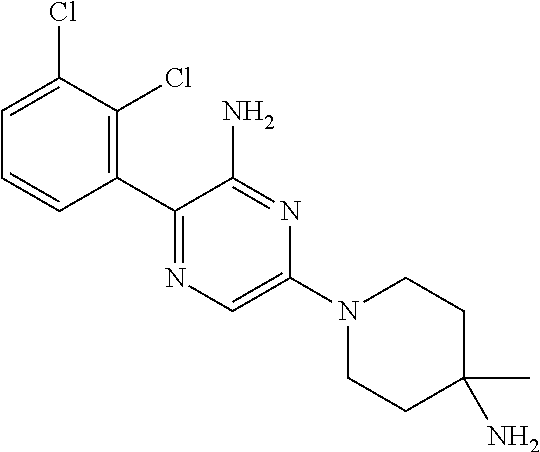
C1=C(Cl)C(Cl)=C(C2=NC=C(N3CCC(C)(N)CC3)N=C2N)C=C1
